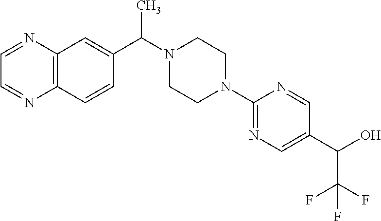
C12=C(C=CC(C(N3CCN(C4=NC=C(C(C(F)(F)F)O)C=N4)CC3)C)=C1)N=CC=N2
